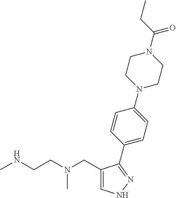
C1=C(CN(CCNC)C)C(C2=CC=C(N3CCN(C(CC)=O)CC3)C=C2)=NN1
